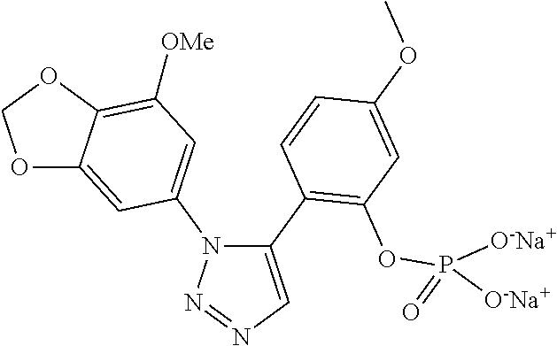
C1(C2=C(OP(=O)([O-Na+])[O-Na+])C=C(OC)C=C2)=CN=NN1C1=CC([OMe])=C2C(=C1)OCO2
